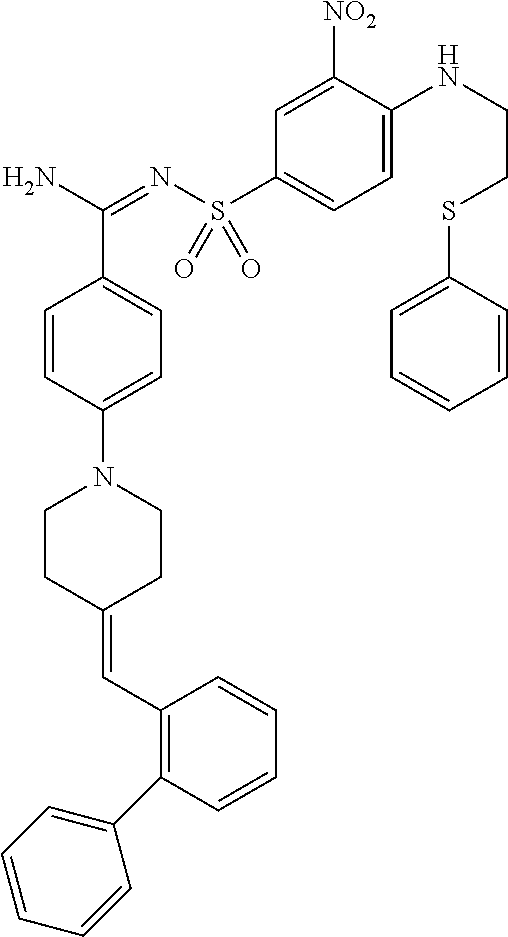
C1=CC(N2CCC(=CC3=C(C4=CC=CC=C4)C=CC=C3)CC2)=CC=C1C(N)=NS(C1=CC=C(NCCSC2=CC=CC=C2)C([NO2])=C1)(=O)=O
